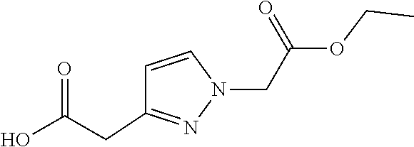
O(CC)C(CN1N=C(CC(O)=O)C=C1)=O
